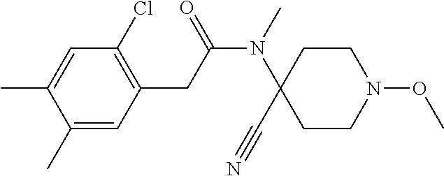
C1=C(C)C(C)=CC(CC(N(C)C2(C#N)CCN(OC)CC2)=O)=C1Cl
